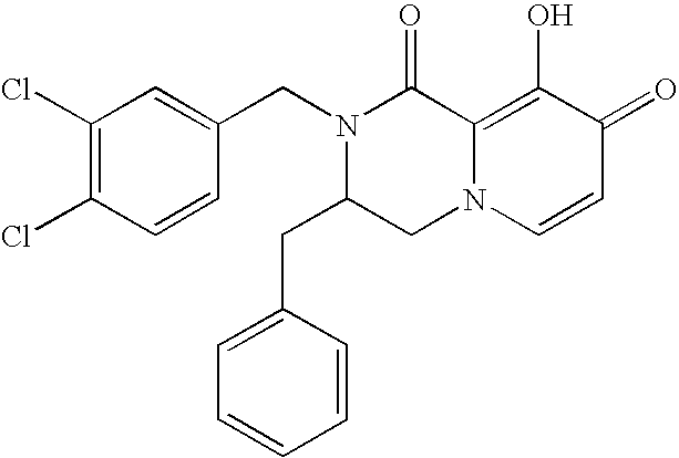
N1(CC2=CC(Cl)=C(Cl)C=C2)C(CC2=CC=CC=C2)CN2C(=C(O)C(=O)C=C2)C1=O
